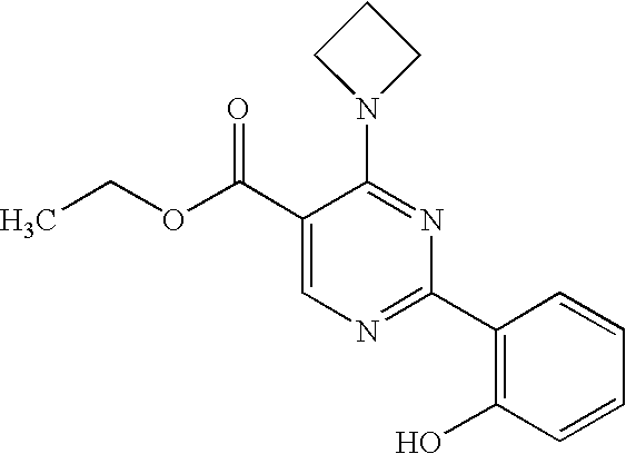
C1(C(OCC)=O)=CN=C(C2=C(O)C=CC=C2)N=C1N1CCC1
